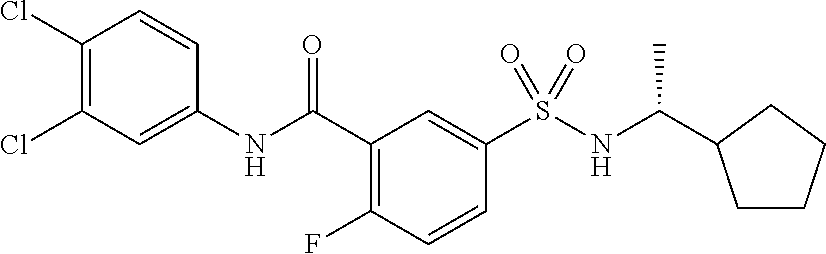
C1(C(NC2=CC(Cl)=C(Cl)C=C2)=O)=C(F)C=CC(S(=O)(=O)NC(C)C2CCCC2)=C1
